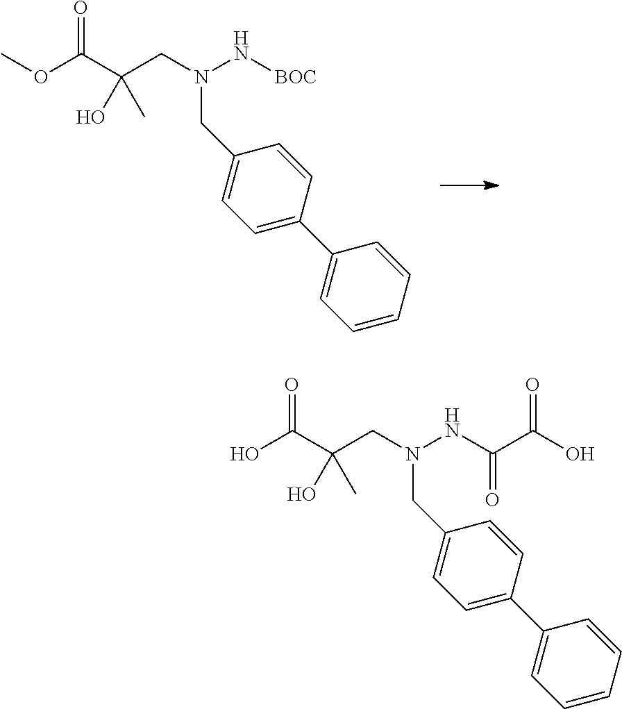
O(C(C(CN(N[BOC])CC1=CC=C(C2=CC=CC=C2)C=C1)(C)O)=O)C.OC(C(CN(NC(C(O)=O)=O)CC1=CC=C(C2=CC=CC=C2)C=C1)(C)O)=O
